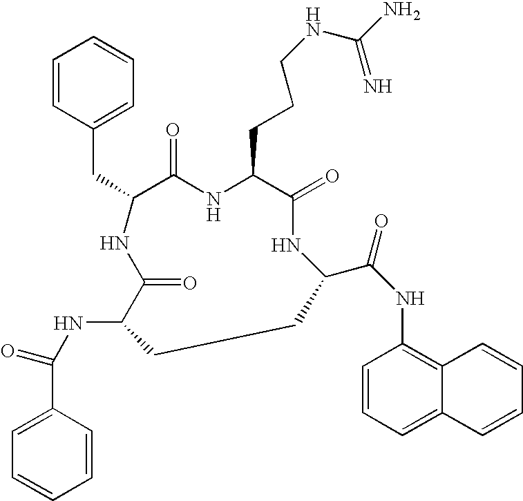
N(C1C(=O)NC(CC2=CC=CC=C2)C(=O)NC(CCCNC(N)=N)C(=O)NC(C(NC2=C3C(=CC=C2)C=CC=C3)=O)CC1)C(=O)C1=CC=CC=C1
